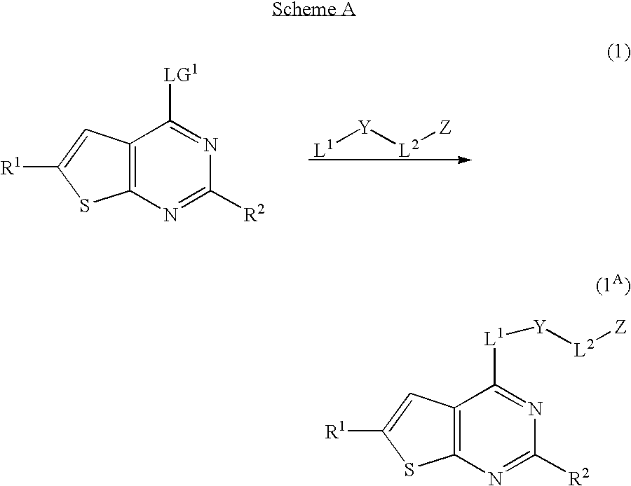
[L1][Y][L2][Z].C12=C(N=C([R2])N=C1[LG1])SC([R1])=C2.C12=C(N=C([R2])N=C1[L1][Y][L2][Z])SC([R1])=C2
